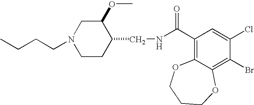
N1(CCCC)CCC(CNC(C2=C3C(=C(Br)C(Cl)=C2)OCCCO3)=O)C(OC)C1
